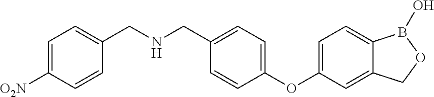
C1=C([O2N])C=CC(CNCC2=CC=C(OC3=CC=C4C(=C3)COB4O)C=C2)=C1
